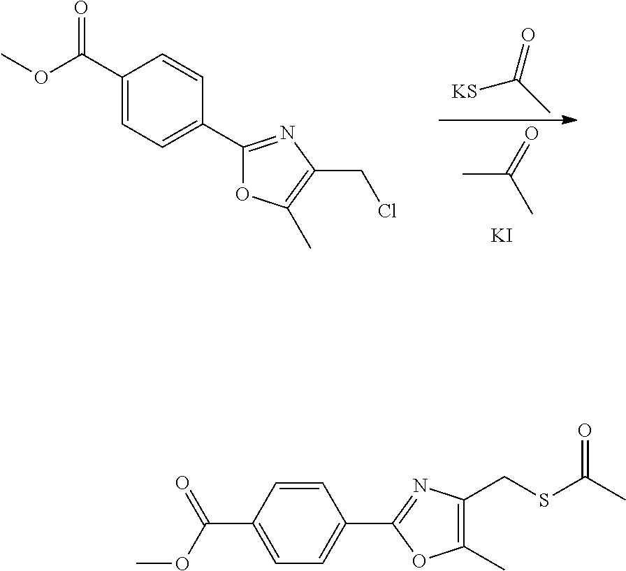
C1(C(OC)=O)=CC=C(C2=NC(CCl)=C(C)O2)C=C1.[KS]C(C)=O.CC(=O)C.[KI].C1(C)=C(CSC(C)=O)N=C(C2=CC=C(C(=O)OC)C=C2)O1
